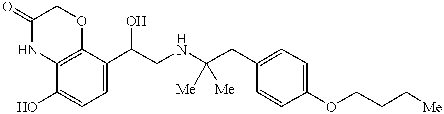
C1(=O)NC2=C(OC1)C(C(CNC(CC1=CC=C(OCCC[Me])C=C1)([Me])[Me])O)=CC=C2O
